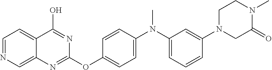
C1=NC=C2C(=C1)C(O)=NC(OC1=CC=C(N(C3=CC=CC(N4CC(=O)N(C)CC4)=C3)C)C=C1)=N2
